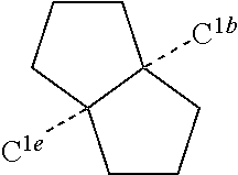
C1CC2([C1b])C([C1e])(C1)CCC2
